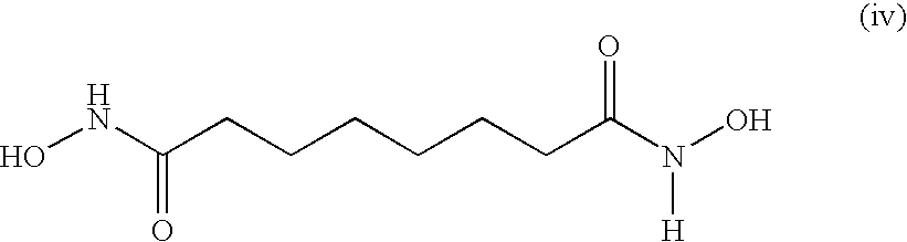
ONC(CCCCCCC(N(O)[H])=O)=O
